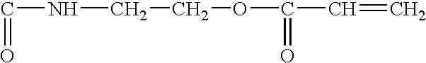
C(=O)NCCOC(=O)C=C
